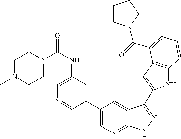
C1(C2=CN=C3C(=C2)C(C2=CC4=C(N2)C=CC=C4C(=O)N2CCCC2)=NN3)=CC(NC(N2CCN(C)CC2)=O)=CN=C1
